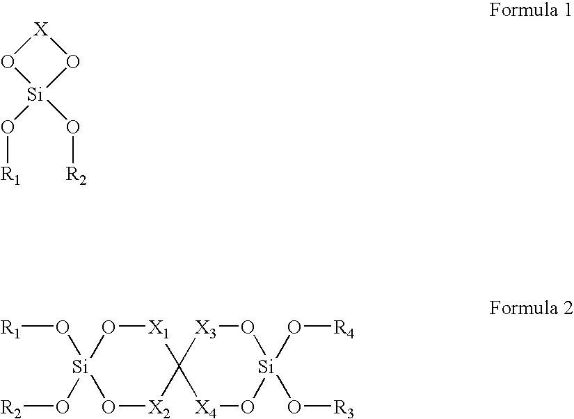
O([R1])[Si]1(O[R2])O[X2]C2([X1]O1)[X4]O[Si](O[R3])(O[R4])O[X3]2.[X]1O[Si](O[R1])(O[R2])O1
